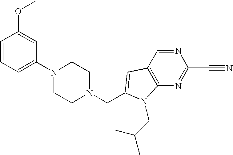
C1=CC=C(N2CCN(CC3=CC4=C(N=C(C#N)N=C4)N3CC(C)C)CC2)C=C1OC
